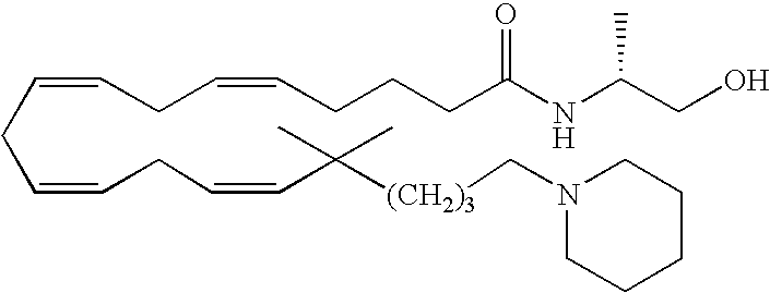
[(CH2)3](CN1CCCCC1)C(C)(C=CCC=CCC=CCC=CCCCC(NC(CO)C)=O)C
